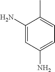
C1(N)=CC(N)=CC=C1C
